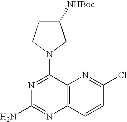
C12=C(C=CC(Cl)=N1)N=C(N)N=C2N1CCC([NHBoc])C1
